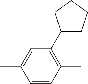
CC1=CC(C2CCCC2)=C(C)C=C1
